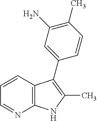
C12=C(C=CC=N1)C(C1=CC(N)=C(C)C=C1)=C(C)N2
